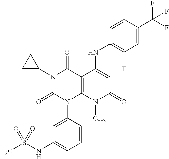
N1(C2CC2)C(=O)N(C2=CC(NS(C)(=O)=O)=CC=C2)C2=C(C1=O)C(NC1=C(F)C=C(C(F)(F)F)C=C1)=CC(=O)N2C
